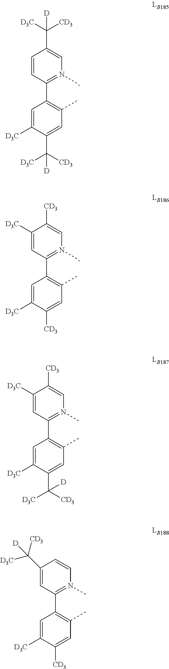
C1=CC(C2=C(C)C=C(C([CD3])([D3C])[D])C([D3C])=C2)=N(C)C=C1C([D3C])([CD3])[D].C1([D3C])=CC(C2=C(C)C=C([CD3])C([D3C])=C2)=N(C)C=C1[CD3].C1([D3C])=CC(C2=C(C)C=C(C([D3C])([CD3])[D])C([D3C])=C2)=N(C)C=C1[CD3].C1=C(C([D])([CD3])[D3C])C=CN(C)=C1C1=C(C)C=C([CD3])C([D3C])=C1
